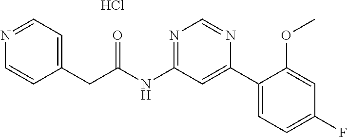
C1(CC(NC2=NC=NC(C3=CC=C(F)C=C3OC)=C2)=O)=CC=NC=C1.Cl
